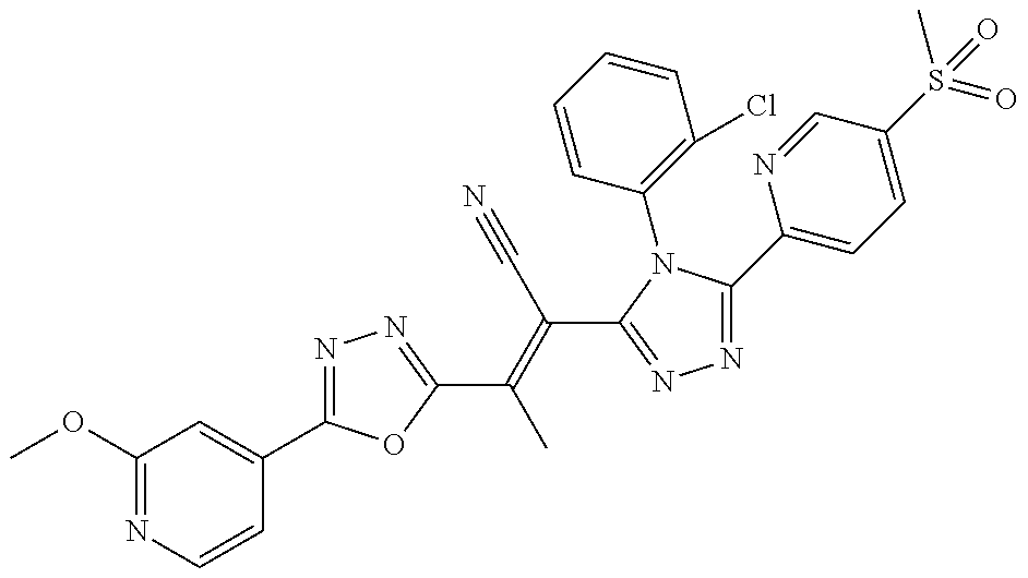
COC1=NC=CC(C2=NN=C(C(=C(C#N)C3=NN=C(C4=CC=C(S(C)(=O)=O)C=N4)N3C3=C(Cl)C=CC=C3)C)O2)=C1
